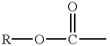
[R]OC(C)=O
